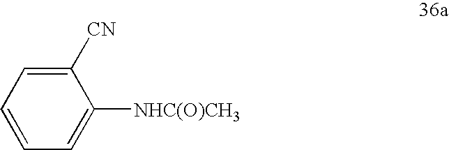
C1([CN])=CC=CC=C1[NHC(O)CH3]
